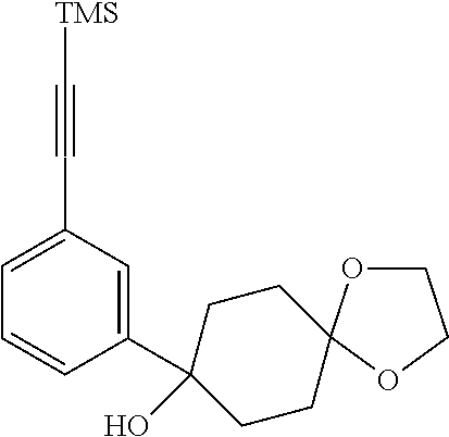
C1(C2(O)CCC3(CC2)OCCO3)=CC(C#C[TMS])=CC=C1
